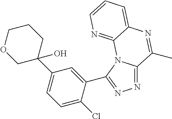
N1=C2N(C(C3=CC(C4(O)CCCOC4)=CC=C3Cl)=N1)C1=NC=CC=C1N=C2C
